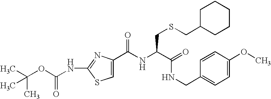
N(C(C(NCC1=CC=C(OC)C=C1)=O)CSCC1CCCCC1)C(C1=CSC(NC(OC(C)(C)C)=O)=N1)=O
